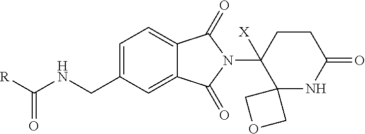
C1=C(CNC([R])=O)C=C2C(=C1)C(=O)N(C1([X])C3(NC(=O)CC1)COC3)C2=O
